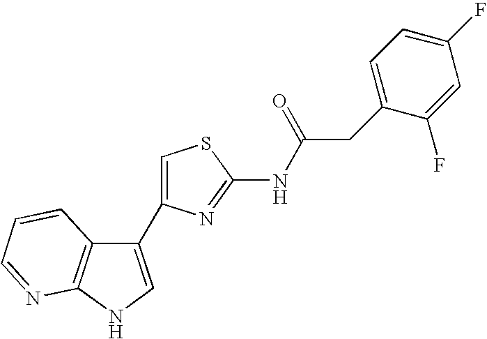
C1(C2=CSC(NC(CC3=CC=C(F)C=C3F)=O)=N2)=CNC2=C1C=CC=N2
